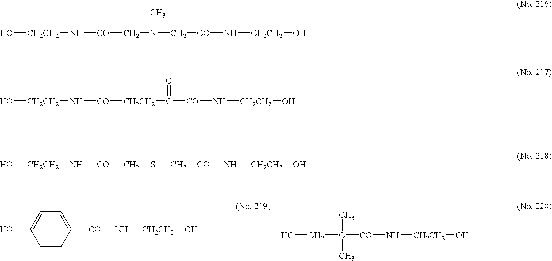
O[CH2CH2]N[CO]CN(C[CO]N[CH2CH2]O)C.O[CH2CH2]N[CO][CH2CH2]C([CO]N[CH2CH2]O)=O.O[CH2CH2]N[CO]CSC[CO]N[CH2CH2]O.C1=CC([CO]N[CH2CH2]O)=CC=C1O.[CO](N[CH2CH2]O)C(CO)(C)C
